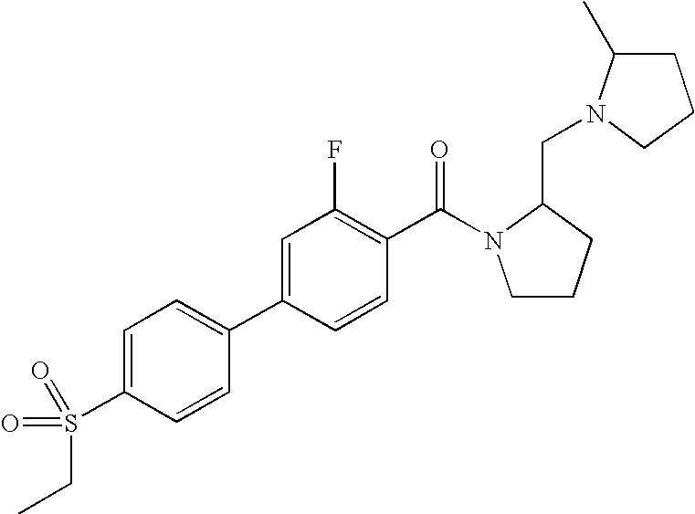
C1(S(=O)(CC)=O)=CC=C(C2=CC(F)=C(C(=O)N3CCCC3CN3C(C)CCC3)C=C2)C=C1
